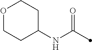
O1CCC(NC(=O)C)CC1
